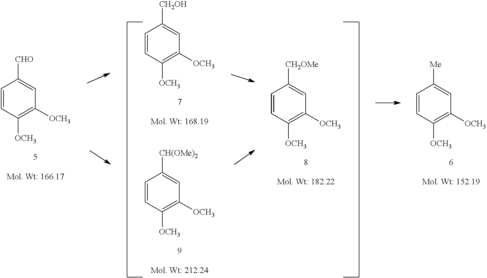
C1=CC([OCH3])=C([OCH3])C=C1[CHO].C1=CC([OCH3])=C([OCH3])C=C1[Me].C1=CC([OCH3])=C([OCH3])C=C1[CH2OH].C1=CC([OCH3])=C([OCH3])C=C1[CH(OMe)2].C1=CC([OCH3])=C([OCH3])C=C1[CH2OMe]
